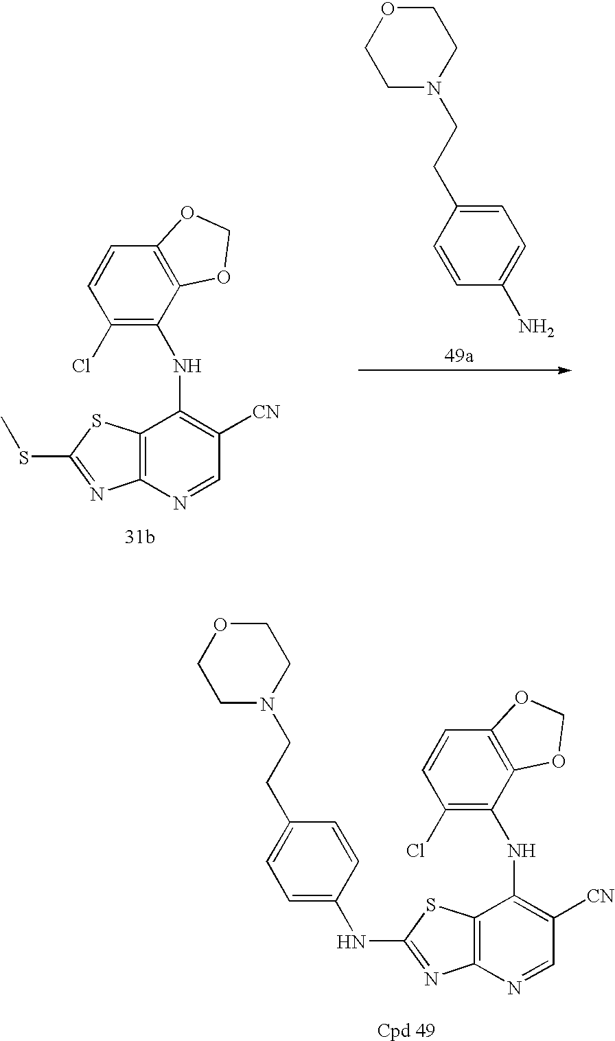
C12=C(N=CC([CN])=C1NC1=C(Cl)C=CC3=C1OCO3)N=C(SC)S2.C1=CC(CCN2CCOCC2)=CC=C1N.C12=C(N=CC([CN])=C1NC1=C(Cl)C=CC3=C1OCO3)N=C(NC1=CC=C(CCN3CCOCC3)C=C1)S2
